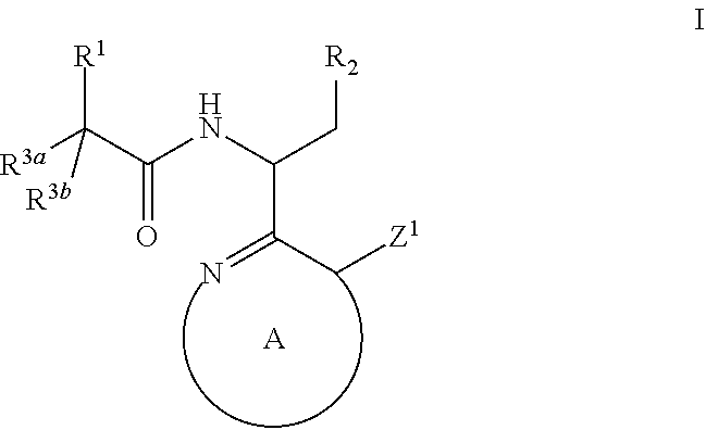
[R3a]C(C(NC(C[R2])C(=N)C[Z1])=O)([R1])[R3b].[A]
